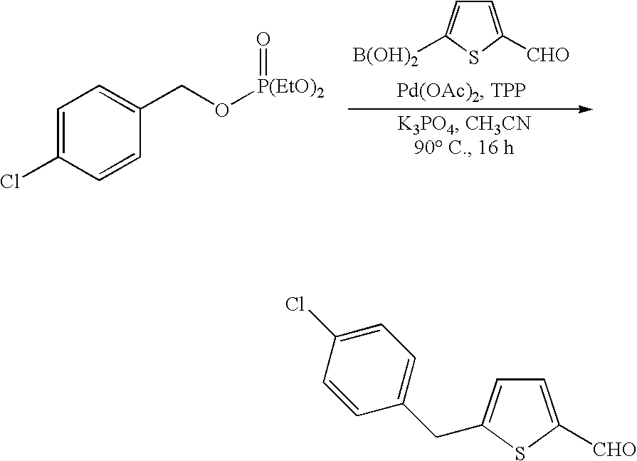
C1=C(Cl)C=CC(CO[P(EtO)2]=O)=C1.C1=C([CHO])SC([B(OH)2])=C1.C1=C([CHO])SC(CC2=CC=C(Cl)C=C2)=C1
